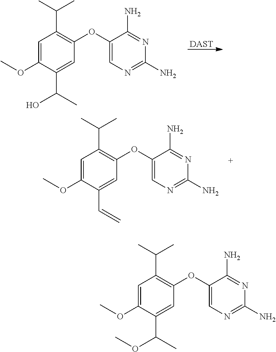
[DAST].C1=C(OC)C(C(C)O)=CC(OC2=CN=C(N)N=C2N)=C1C(C)C.C1=C(OC)C(C=C)=CC(OC2=CN=C(N)N=C2N)=C1C(C)C.C1=C(OC)C(C(C)OC)=CC(OC2=CN=C(N)N=C2N)=C1C(C)C
